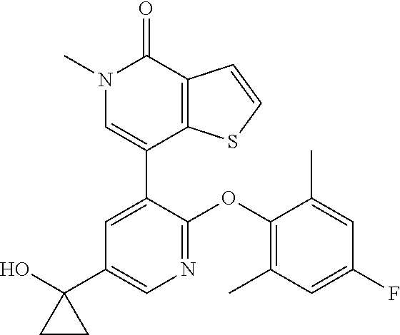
C1=CSC2=C1C(=O)N(C)C=C2C1=CC(C2(O)CC2)=CN=C1OC1=C(C)C=C(F)C=C1C
